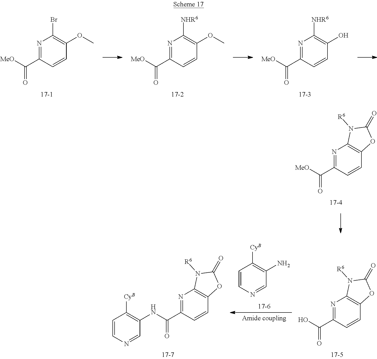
N1=C(C([MeO])=O)C=CC(OC)=C1Br.N1=C(C([MeO])=O)C=CC(OC)=C1[NHR6].N1=C(C([MeO])=O)C=CC(O)=C1[NHR6].N1=C(C([MeO])=O)C=CC2=C1N([R6])C(=O)O2.N1=C(C(O)=O)C=CC2=C1N([R6])C(=O)O2.NC1=C([CyB])C=CN=C1.N1=C(C(NC2=C([CyB])C=CN=C2)=O)C=CC2=C1N([R6])C(=O)O2
